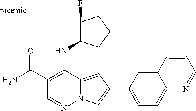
O=C(C1=C(NC2C(F)(C)CCC2)C2=CC(C3=CC=C4C(=C3)C=CC=N4)=CN2N=C1)N
